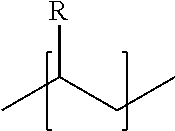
[R]C(C)CC
